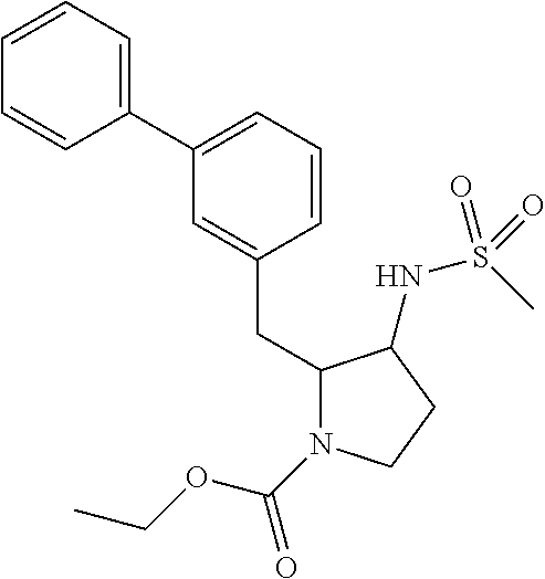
C1(C2=CC=CC(CC3N(C(OCC)=O)CCC3NS(C)(=O)=O)=C2)=CC=CC=C1
